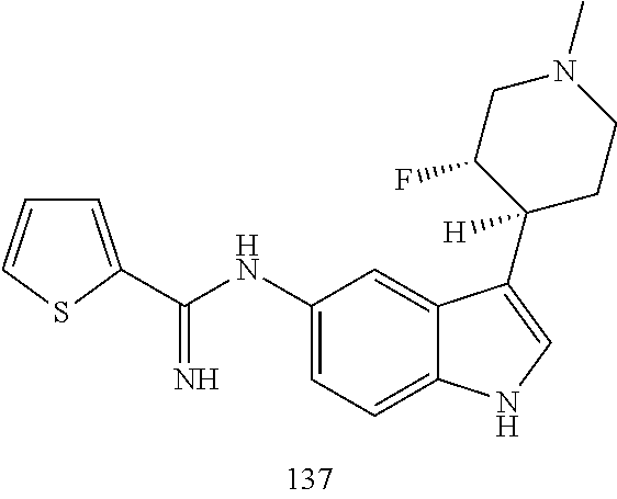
C1(NC(=N)C2=CC=CS2)=CC=C2C(=C1)C(C1([H])CCN(C)CC1F)=CN2
